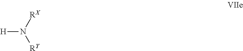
[H]N([RY])[RX]
